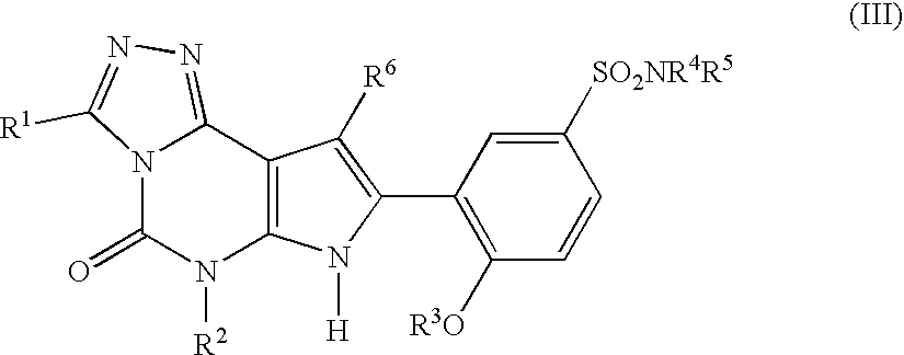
N12C(=O)N([R2])C3=C(C1=NN=C2[R1])C([R6])=C(C1=C([R3O])C=CC([SO2NR4R5])=C1)N3[H]
